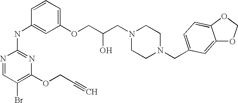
N1=CC(Br)=C(OCC#C)N=C1NC1=CC(OCC(CN2CCN(CC3=CC=C4C(=C3)OCO4)CC2)O)=CC=C1
